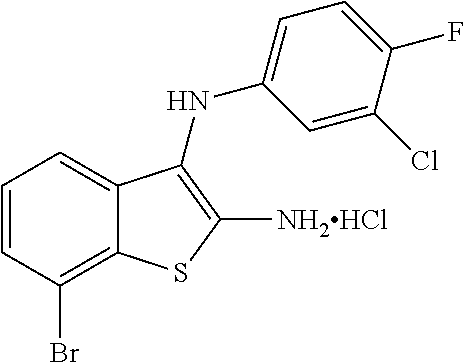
C1(Cl)=CC(NC2=C([NH2HCl])SC3=C(Br)C=CC=C32)=CC=C1F
